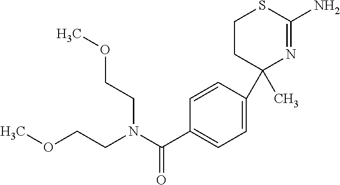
C1CC(C2=CC=C(C(N(CCOC)CCOC)=O)C=C2)(C)N=C(N)S1
